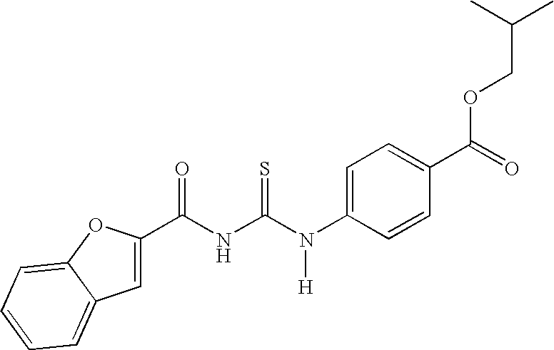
C(NC(N(C1=CC=C(C(OCC(C)C)=O)C=C1)[H])=S)(=O)C1=CC2=CC=CC=C2O1
